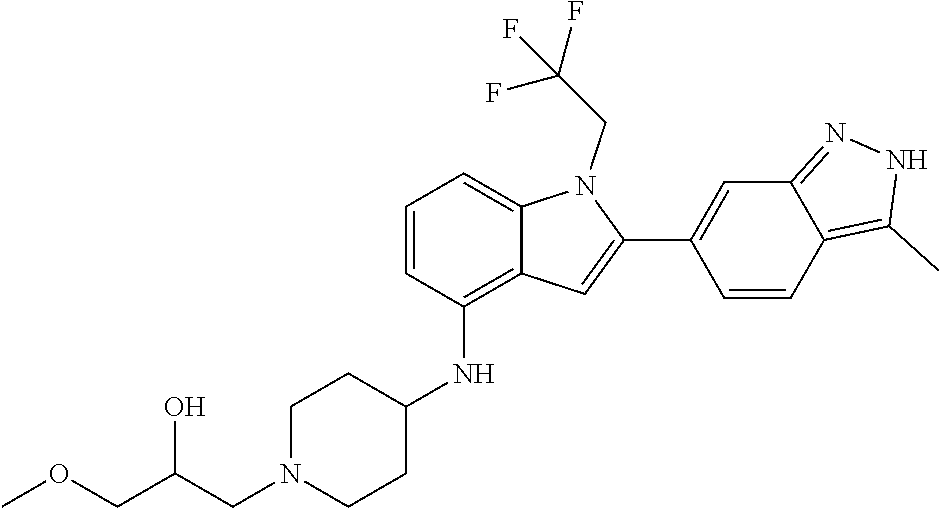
C1=C2C(=C(NC3CCN(CC(COC)O)CC3)C=C1)C=C(C1=CC3=NNC(C)=C3C=C1)N2CC(F)(F)F
